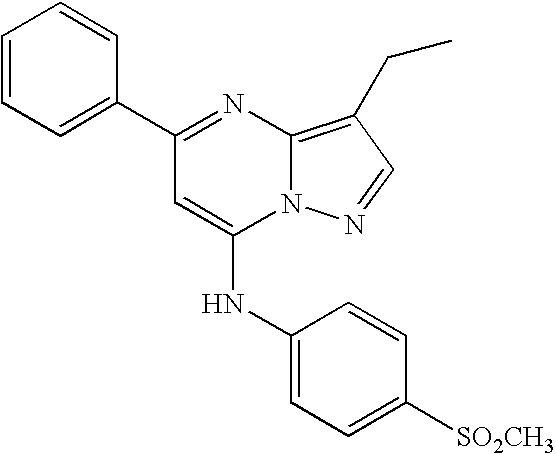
C1=C(C2=NC3=C(CC)C=NN3C(NC3=CC=C([SO2CH3])C=C3)=C2)C=CC=C1
